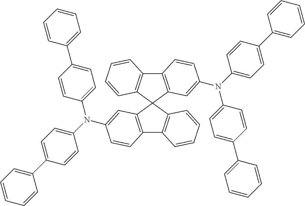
C12=C(C=C(N(C3=CC=C(C4=CC=CC=C4)C=C3)C3=CC=C(C4=CC=CC=C4)C=C3)C=C1)C1(C3=C2C=CC=C3)C2=C(C3=C1C=C(N(C1=CC=C(C4=CC=CC=C4)C=C1)C1=CC=C(C4=CC=CC=C4)C=C1)C=C3)C=CC=C2
